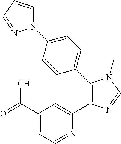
C1(C(=O)O)=CC=NC(C2=C(C3=CC=C(N4C=CC=N4)C=C3)N(C)C=N2)=C1
